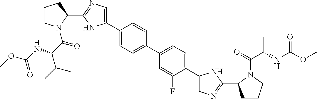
C1(C2=CN=C(C3CCCN3C(=O)C(NC(OC)=O)C(C)C)N2)=CC=C(C2=CC=C(C3=CN=C(C4CCCN4C(=O)C(NC(OC)=O)C)N3)C(F)=C2)C=C1
